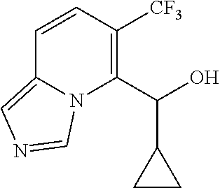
C1=CC([CF3])=C(C(O)C2CC2)N2C1=CN=C2
